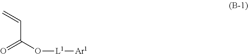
C(C(O[L1][Ar1])=O)=C
